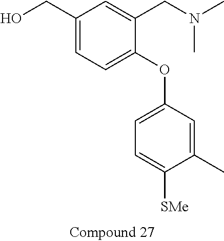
C1(CO)=CC=C(OC2=CC=C([SMe])C(C)=C2)C(CN(C)C)=C1
